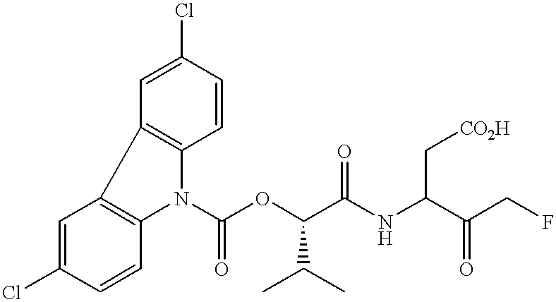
C1=C(Cl)C=CC2=C1C1=C(N2C(OC(C(NC(C(CF)=O)C[CO2H])=O)C(C)C)=O)C=CC(Cl)=C1
